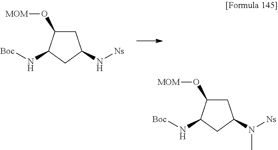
C1C(O[MOM])C(N[Boc])CC1N[Ns].C1C(O[MOM])C(N[Boc])CC1N([Ns])C
